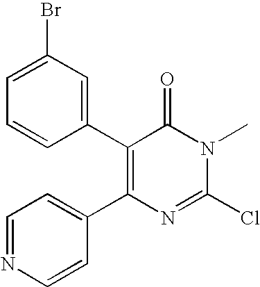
C1=C(Br)C=C(C2=C(C3=CC=NC=C3)N=C(Cl)N(C)C2=O)C=C1
